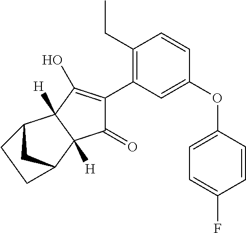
C1(CC)=C(C2=C(O)C3([H])C([H])(C2=O)C2CC3CC2)C=C(OC2=CC=C(F)C=C2)C=C1
